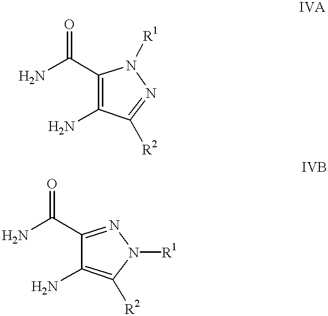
N1=C([R2])C(N)=C(C(N)=O)N1[R1].N1([R1])N=C(C(N)=O)C(N)=C1[R2]
